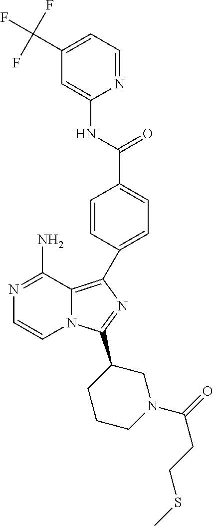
N1=C(N)C2=C(C3=CC=C(C(NC4=CC(C(F)(F)F)=CC=N4)=O)C=C3)N=C(C3CCCN(C(CCSC)=O)C3)N2C=C1
